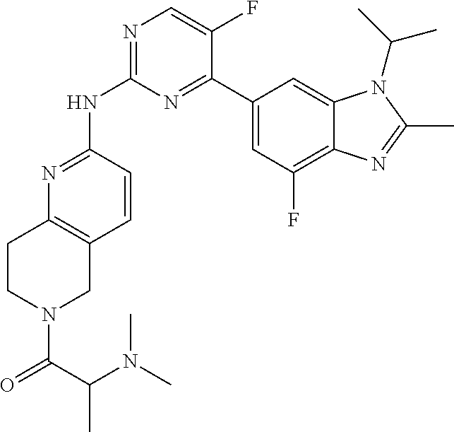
N1=C(NC2=NC=C(F)C(C3=CC(F)=C4C(=C3)N(C(C)C)C(C)=N4)=N2)C=CC2=C1CCN(C(=O)C(N(C)C)C)C2
